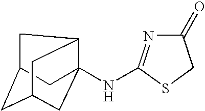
C1(=O)N=C(NC23C4CC(CC(C2)C4)C3)SC1
